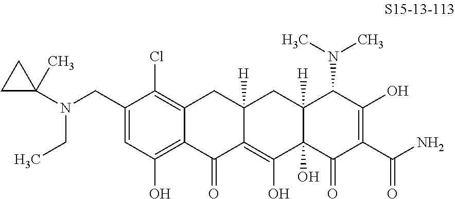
C1(CN(C2(C)CC2)CC)=CC(O)=C2C(=C1Cl)CC1([H])C(=C(O)C3(O)C([H])(C1)C(N(C)C)C(O)=C(C(N)=O)C3=O)C2=O
